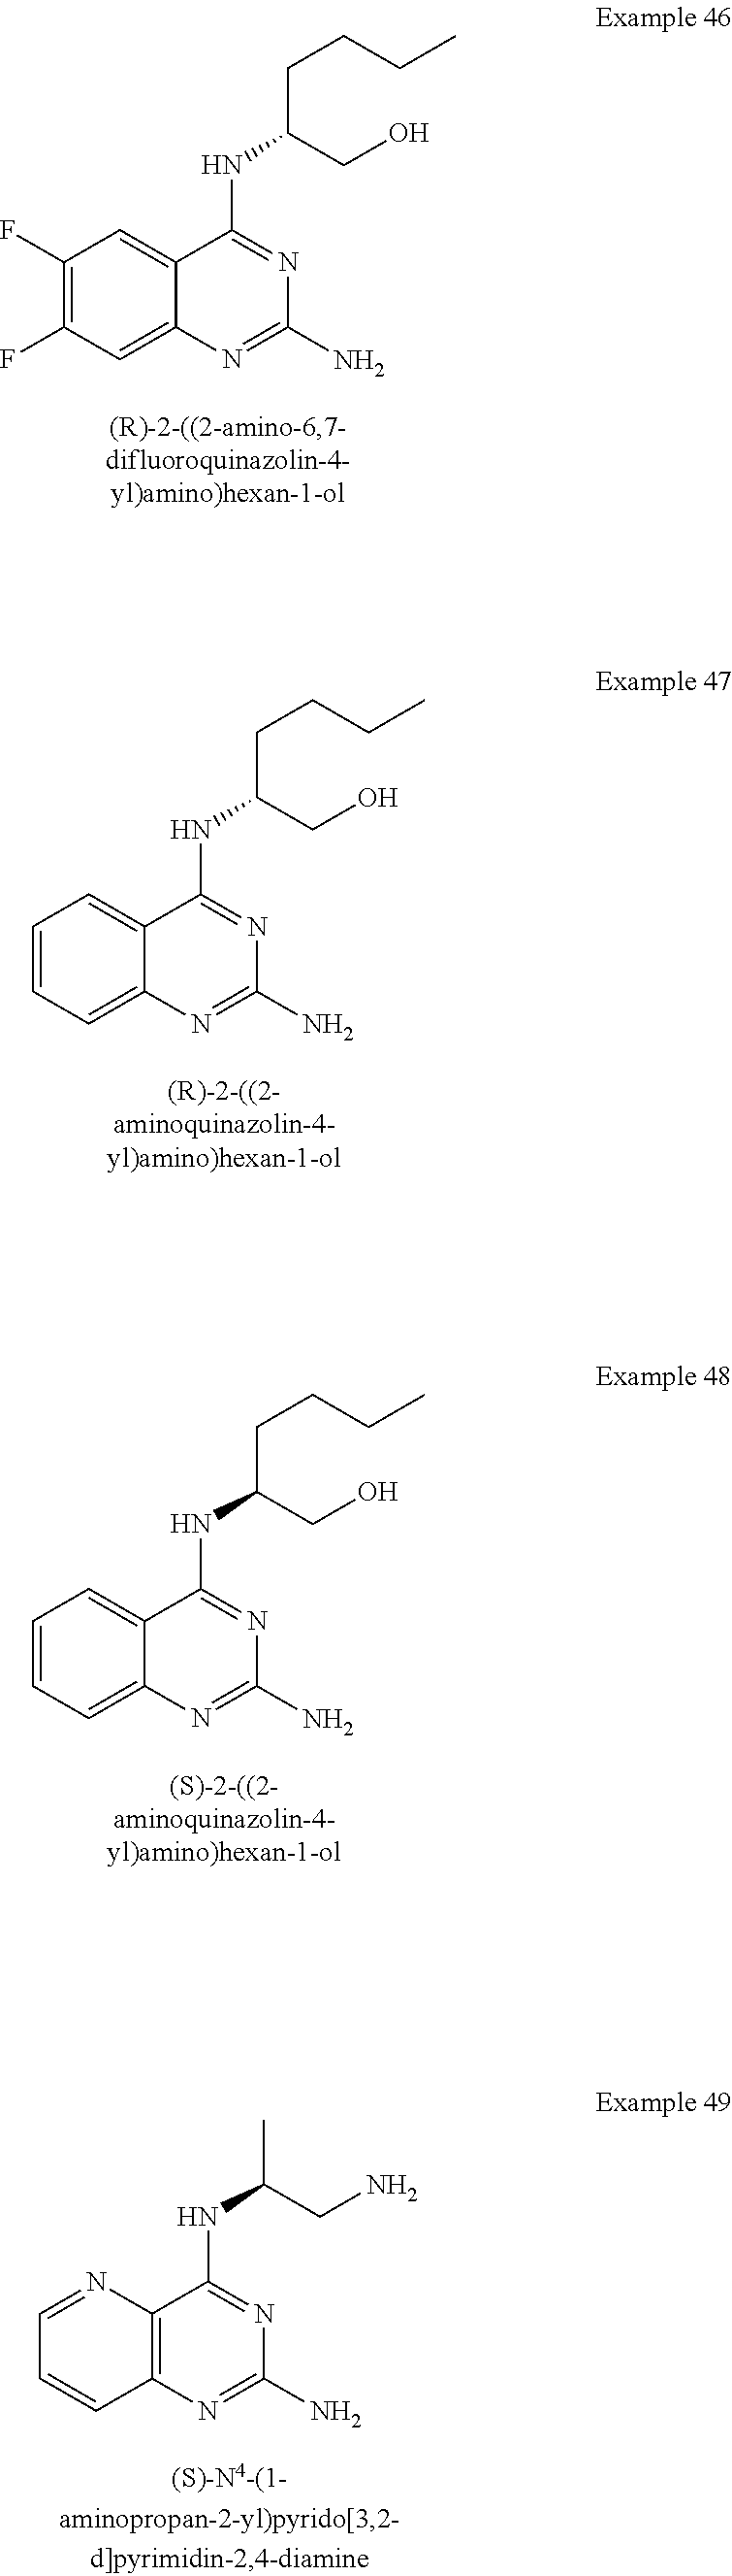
C12=CC(F)=C(F)C=C1C(NC(CCCC)CO)=NC(N)=N2.C12=C(N=CC=C1)C(NC(C)CN)=NC(N)=N2.C12=CC=CC=C1C(NC(CCCC)CO)=NC(N)=N2.C12=CC=CC=C1C(NC(CCCC)CO)=NC(N)=N2
